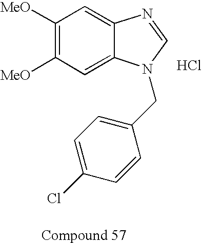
C1([MeO])=C([MeO])C=C2C(=C1)N=CN2CC1=CC=C(Cl)C=C1.Cl
